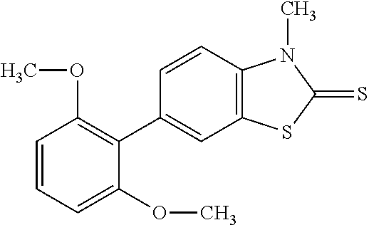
C1=CC2=C(C=C1C1=C(OC)C=CC=C1OC)SC(=S)N2C
